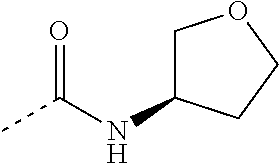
CC(NC1COCC1)=O
